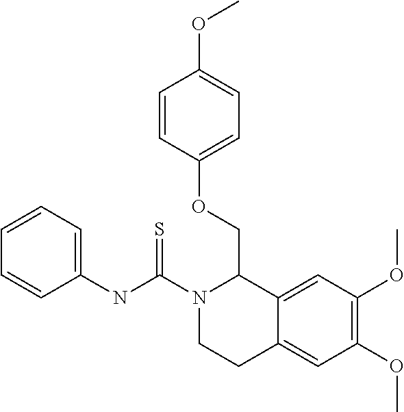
N(C1=CC=CC=C1)C(N1CCC2=CC(OC)=C(OC)C=C2C1COC1=CC=C(OC)C=C1)=S
